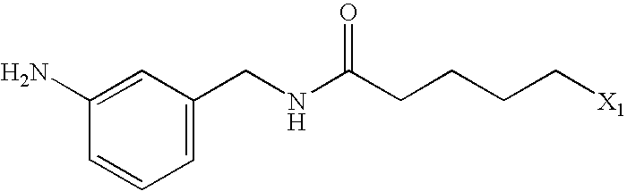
C1=C(N)C=CC=C1CNC(CCCC[X1])=O
